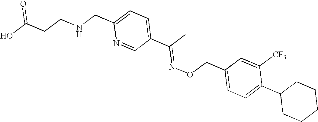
OC(CCNCC1=CC=C(C(C)=NOCC2=CC=C(C3CCCCC3)C([CF3])=C2)C=N1)=O
